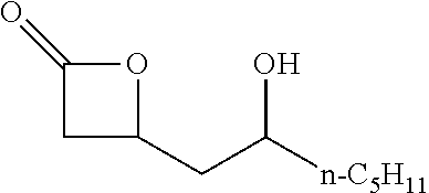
O1C(=O)CC1CC([n-C5H11])O
